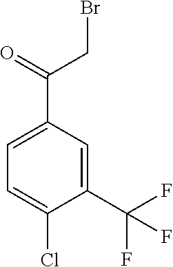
C1=C(C(=O)CBr)C=C(C(F)(F)F)C(Cl)=C1
